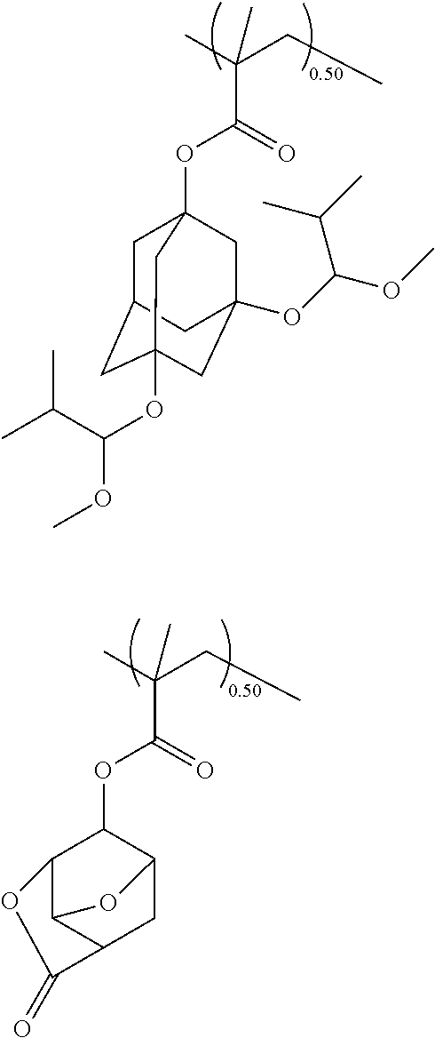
C1C2CC3(OC(C(C)C)OC)CC(OC(C(C)C)OC)(CC1(OC(=O)C(CC)(C)C)C3)C2.C1(OC(=O)C(CC)(C)C)C2C3C(CC1O3)C(=O)O2
